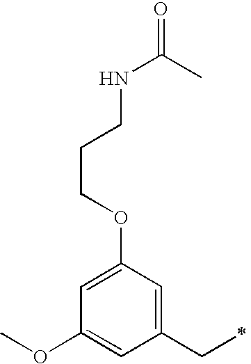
COC1=CC(CC)=CC(OCCCNC(=O)C)=C1
